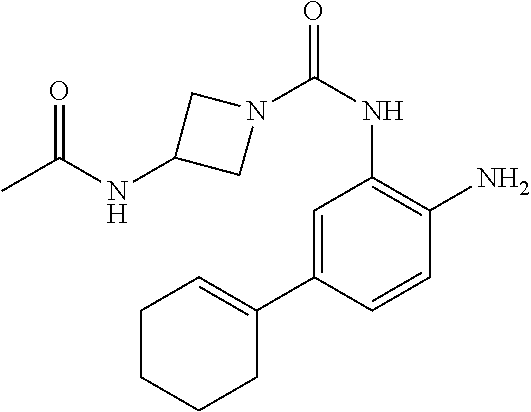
N1(C(NC2=C(N)C=CC(C3=CCCCC3)=C2)=O)CC(NC(=O)C)C1
